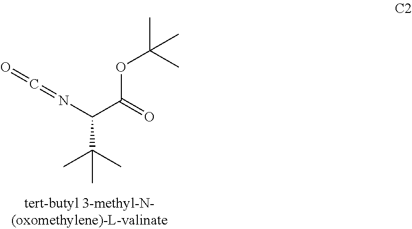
N(C(C(C)(C)C)C(OC(C)(C)C)=O)=C=O
